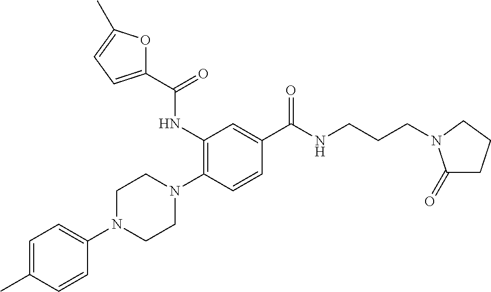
C1=C(C)C=CC(N2CCN(C3=C(NC(C4=CC=C(C)O4)=O)C=C(C(NCCCN4C(=O)CCC4)=O)C=C3)CC2)=C1
